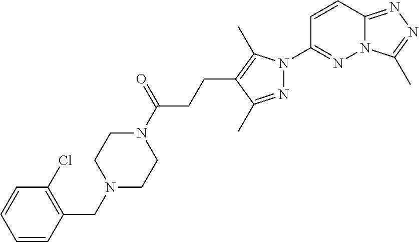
N12C(=NN=C1C)C=CC(N1N=C(C)C(CCC(N3CCN(CC4=C(Cl)C=CC=C4)CC3)=O)=C1C)=N2
